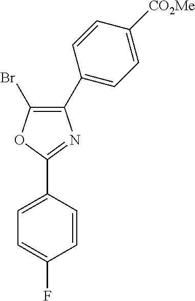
C1(Br)=C(C2=CC=C([CO2Me])C=C2)N=C(C2=CC=C(F)C=C2)O1
